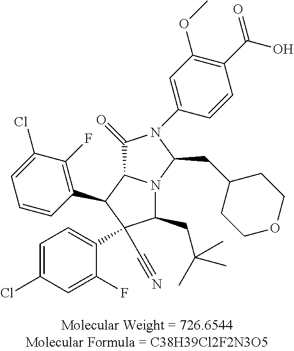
C1(=O)C2N(C(CC3CCOCC3)N1C1=CC(OC)=C(C(O)=O)C=C1)C(CC(C)(C)C)C(C#N)(C1=CC=C(Cl)C=C1F)C2C1=C(F)C(Cl)=CC=C1
